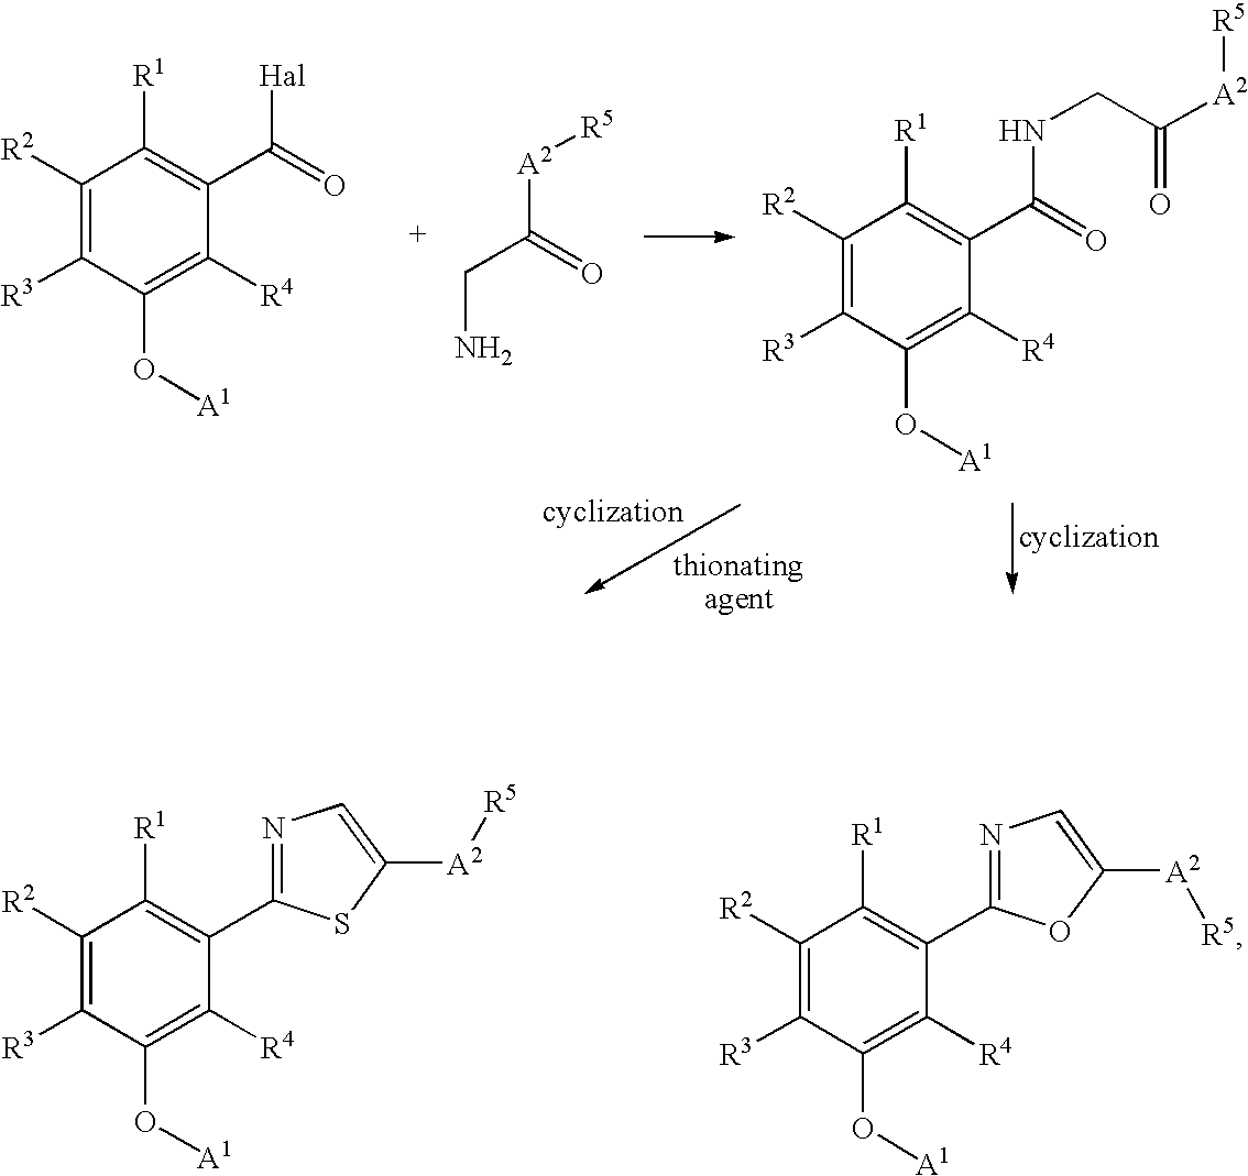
C1([R2])=C([R3])C(O[A1])=C([R4])C(C2=NC=C([A2][R5])S2)=C1[R1].C1([R2])=C([R3])C(O[A1])=C([R4])C(C2=NC=C([A2][R5])O2)=C1[R1].C1([R2])=C([R3])C(O[A1])=C([R4])C(C(=O)[Hal])=C1[R1].[A2](C(CN)=O)[R5].C1([R2])=C([R3])C(O[A1])=C([R4])C(C(=O)NCC([A2][R5])=O)=C1[R1]
